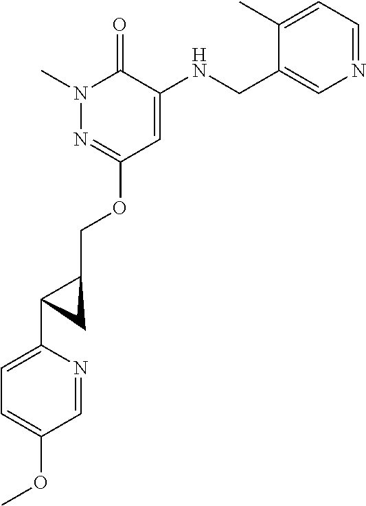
N1(C)N=C(OCC2CC2C2=CC=C(OC)C=N2)C=C(NCC2=CN=CC=C2C)C1=O
